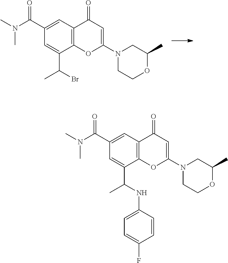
N(C(C1=CC2=C(C(C(Br)C)=C1)OC(N1CCOC(C)C1)=CC2=O)=O)(C)C.N(C(C1=CC2=C(C(C(NC3=CC=C(F)C=C3)C)=C1)OC(N1CCOC(C)C1)=CC2=O)=O)(C)C
